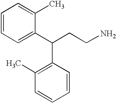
C1=CC=C(C(C2=C(C)C=CC=C2)CCN)C(C)=C1
